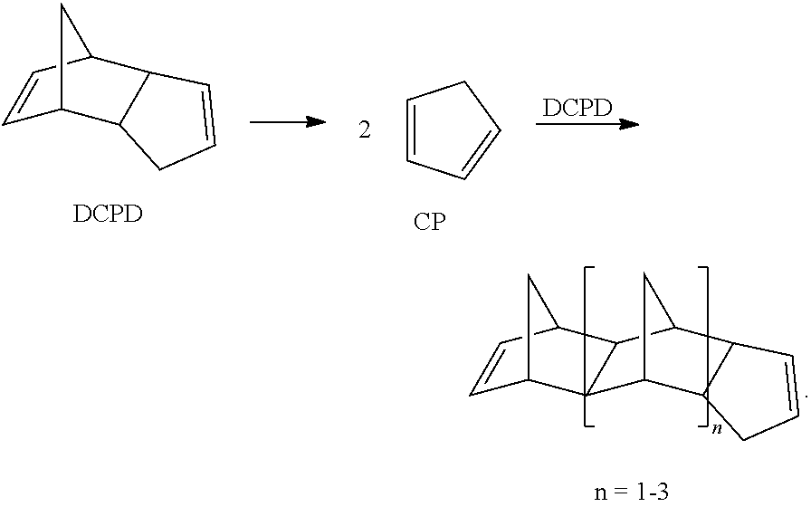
C1=CC=CC1.C1=CC2C3C(C1C2)CC=C3.[DCPD].[CP].[DCPD].C1=CC2CC1C1C3C4C(C(C21)C3)C=CC4
